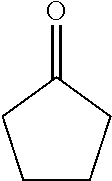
C1CCC(=O)C1
